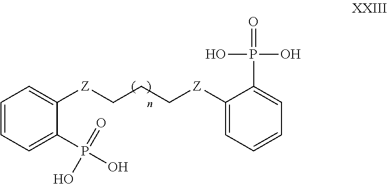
C1=CC=C(P(=O)(O)O)C([Z]CCC[Z]C2=CC=CC=C2P(O)(=O)O)=C1
